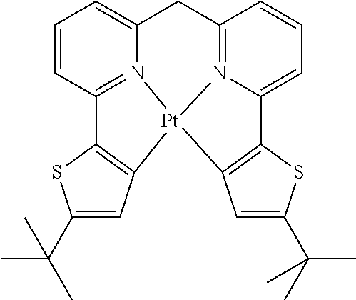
C1=CC2=N3C(=C1)CC1=N4C(=CC=C1)C1=C([Pt]34C3=C2SC(C(C)(C)C)=C3)C=C(C(C)(C)C)S1
